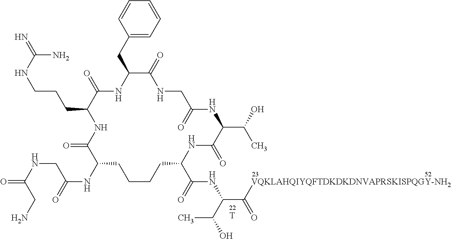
[T].C(C1C(=O)NC(CC2=CC=CC=C2)C(=O)NCC(=O)NC(C(O)C)C(=O)NC(C(=O)NC(C([VQKLAHQIYQFTDKDKDNVAPRSKISPQGY-NH2])=O)C(O)C)CCCCC(NC(=O)CNC(=O)CN)C(=O)N1)CCNC(=N)N
